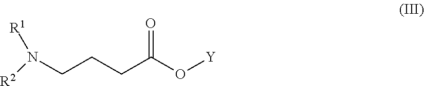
[R2]N(CCCC(O[Y])=O)[R1]
